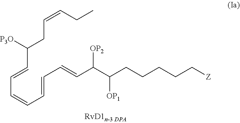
CCC=CCC(C=CC=CC=CC=CC(C(CCCCC[Z])[OP1])[OP2])[P3O]
